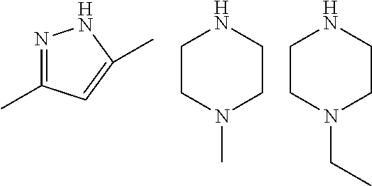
N1=C(C)C=C(C)N1.C1CN(C)CCN1.C1CN(CC)CCN1
